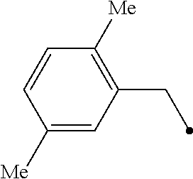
C1=C([Me])C=CC([Me])=C1CC
